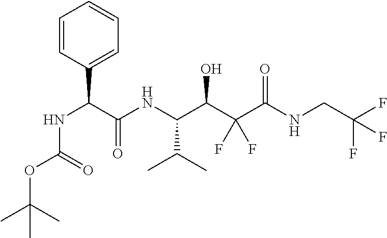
N(C(C(NC(C(C(C(NCC(F)(F)F)=O)(F)F)O)C(C)C)=O)C1=CC=CC=C1)C(OC(C)(C)C)=O
